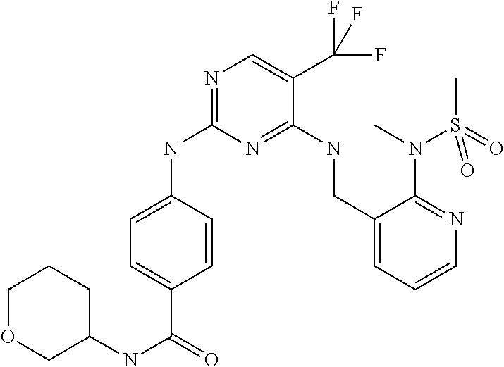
C1=C(C(NC2CCCOC2)=O)C=CC(NC2=NC=C(C(F)(F)F)C(NCC3=CC=CN=C3N(C)S(C)(=O)=O)=N2)=C1
